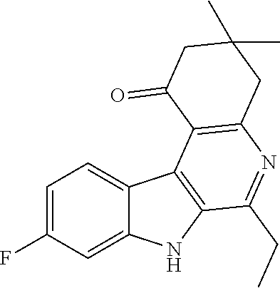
C1=C(F)C=C2C(=C1)C1=C(N2)C(CC)=NC2=C1C(=O)CC(C)(C)C2
